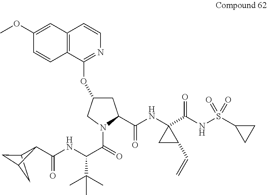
C12=C(C=CN=C1OC1CC(C(NC3(C(=O)NS(=O)(=O)C4CC4)CC3C=C)=O)N(C(=O)C(NC(=O)C3C4CC3C4)C(C)(C)C)C1)C=C(OC)C=C2
